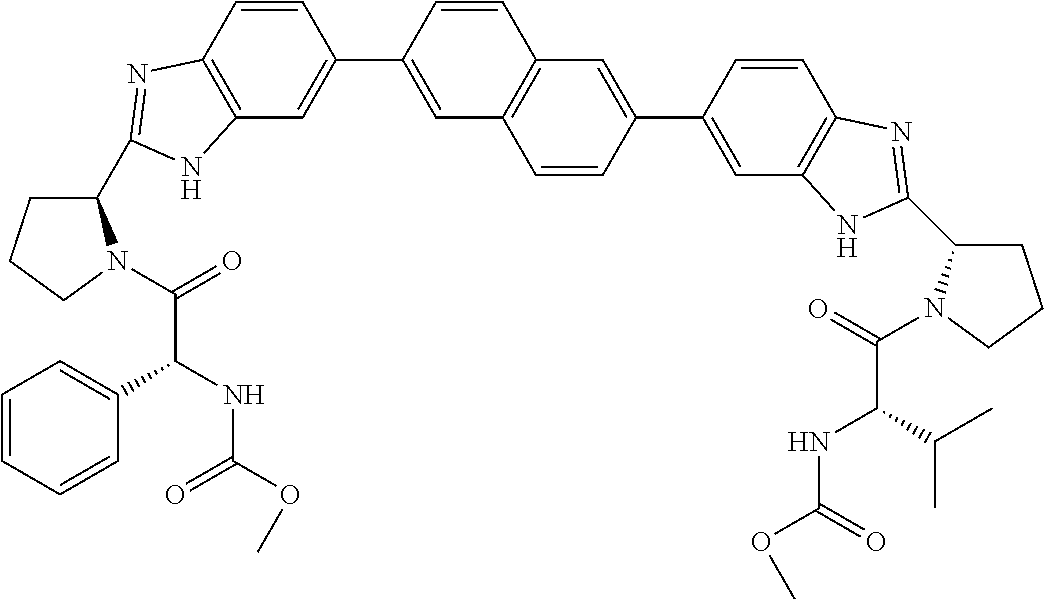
C1(C2=NC3=C(C=C(C4=CC5=C(C=C4)C=C(C4=CC6=C(C=C4)N=C(C4CCCN4C(C(NC(=O)OC)C(C)C)=O)N6)C=C5)C=C3)N2)CCCN1C(C(NC(=O)OC)C1=CC=CC=C1)=O
